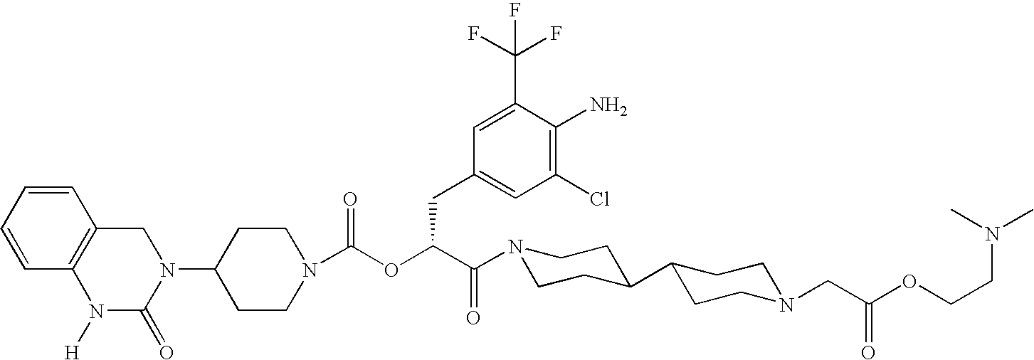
C1(N2CC3=C(N([H])C2=O)C=CC=C3)CCN(C(OC(C(N2CCC(C3CCN(CC(OCCN(C)C)=O)CC3)CC2)=O)CC2=CC(Cl)=C(N)C(C(F)(F)F)=C2)=O)CC1
